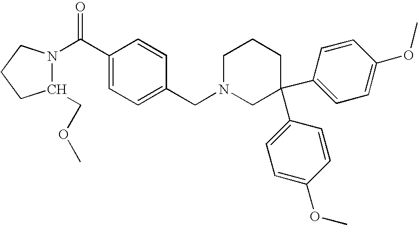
C1(COC)N(C(C2=CC=C(CN3CC(C4=CC=C(OC)C=C4)(C4=CC=C(OC)C=C4)CCC3)C=C2)=O)CCC1
